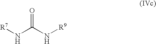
[R7]NC(N[R9])=O
